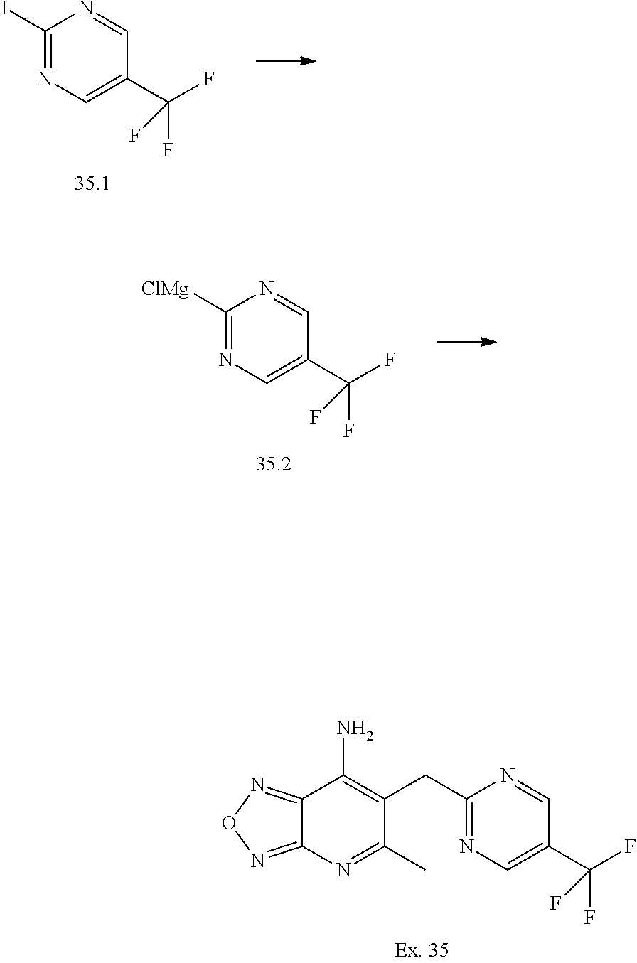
C12=NON=C1N=C(C)C(CC1=NC=C(C(F)(F)F)C=N1)=C2N.C1(I)=NC=C(C(F)(F)F)C=N1.C1([ClMg])=NC=C(C(F)(F)F)C=N1
